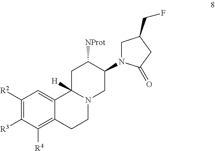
C1([R2])=C([R3])C([R4])=C2C(=C1)C1([H])N(CC2)CC(N2CC(CF)CC2=O)C([NProt])C1
